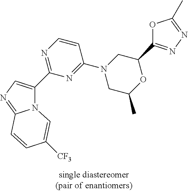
N12C(=NC=C1C1=NC=CC(N3CC(C)OC(C4=NN=C(C)O4)C3)=N1)C=CC([CF3])=C2
